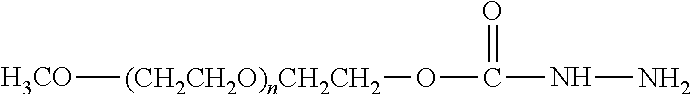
[H3CO][(CH2CH2O)nCH2CH2]OC(=O)NN
